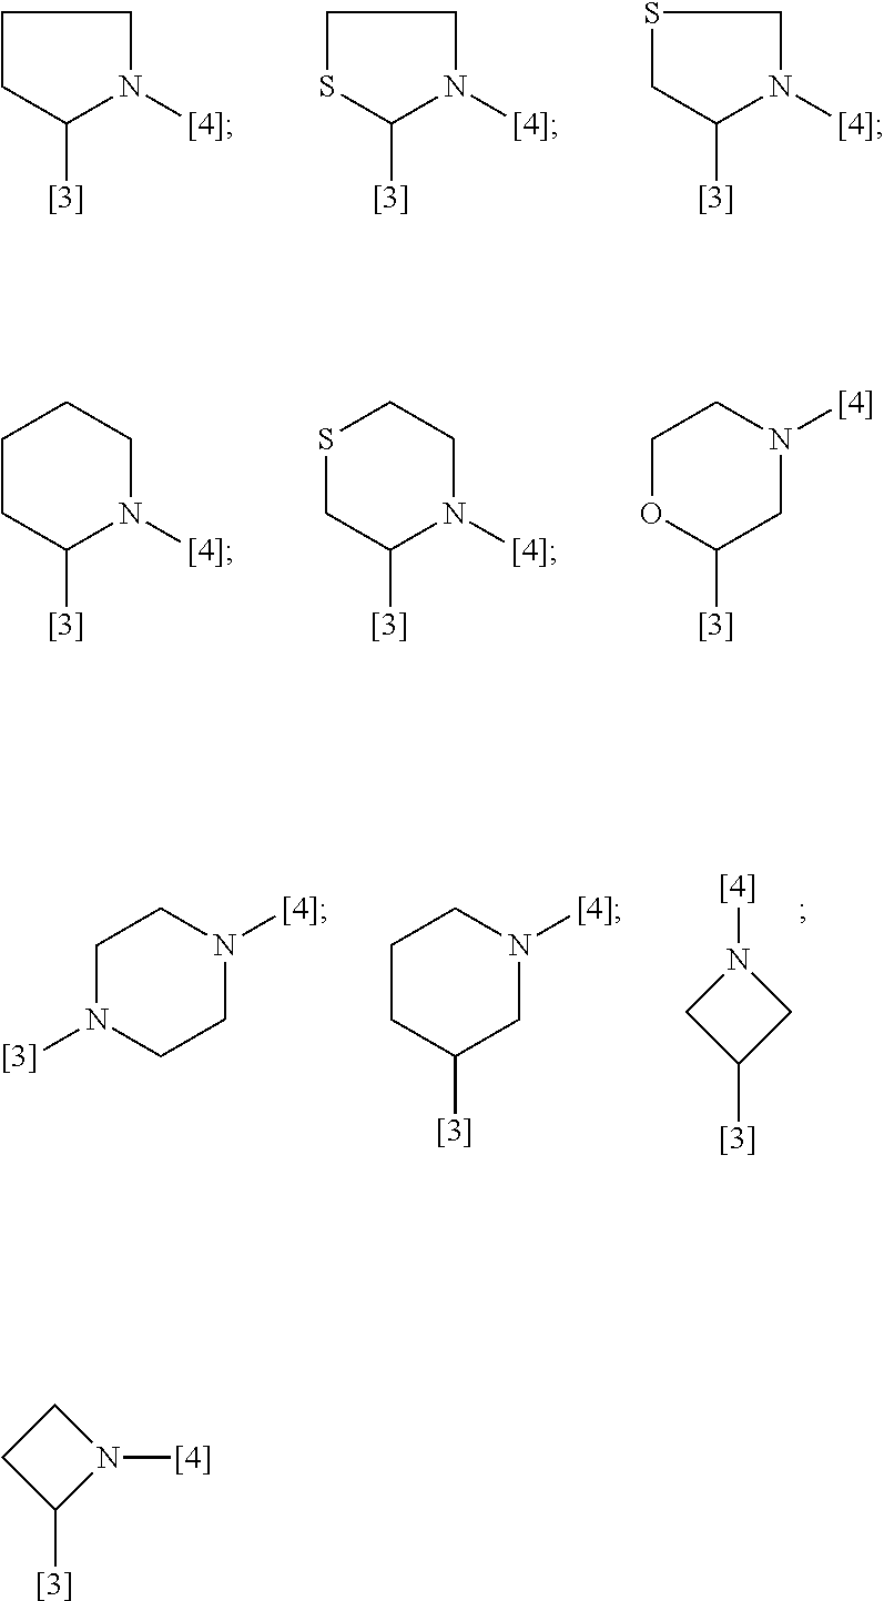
C1CC([[3]])N([[4]])C1.C1SC([[3]])N([[4]])C1.S1CC([[3]])N([[4]])C1.C1CC([[3]])N([[4]])CC1.S1CC([[3]])N([[4]])CC1.C1OC([[3]])CN([[4]])C1.C1C([[3]])CN1[[4]].C1N([[3]])CCN([[4]])C1.C1CC([[3]])CN([[4]])C1.C1C([[3]])N([[4]])C1
